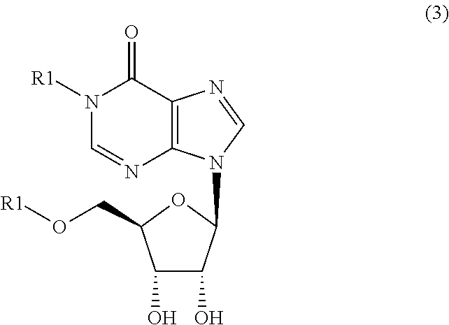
N1([R1])C=NC2=C(C1=O)N=CN2C1C(O)C(O)C(CO[R1])O1
